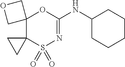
C12(C3(S(=O)(=O)N=C(NC4CCCCC4)O1)CC3)COC2
